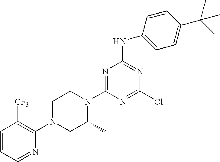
C1=CC=NC(N2CC(C)N(C3=NC(NC4=CC=C(C(C)(C)C)C=C4)=NC(Cl)=N3)CC2)=C1[CF3]
